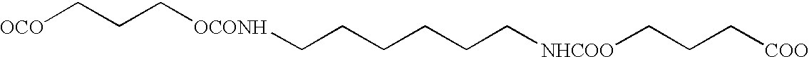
[OCO]CCC[OCONH]CCCCCC[NHCOO]CCC[COO]
